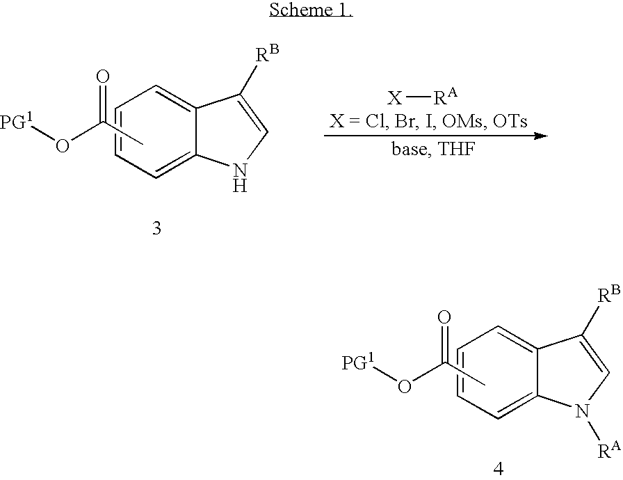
C1=CC=C2C(=C1)C([RB])=CN2.[PG1]OC(C)=O.[X][RA].C1=CC=C2C(=C1)C([RB])=CN2[RA].[PG1]OC(C)=O
